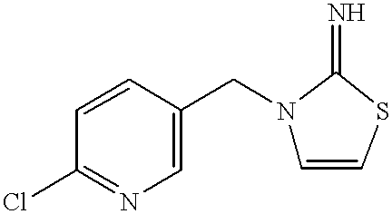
C1=CC(Cl)=NC=C1CN1C=CSC1=N
